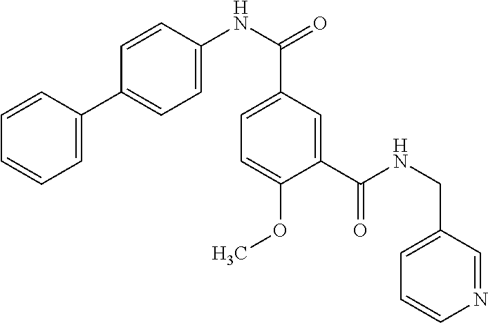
C1=C(C2=CC=C(NC(=O)C3=CC=C(OC)C(C(NCC4=CC=CN=C4)=O)=C3)C=C2)C=CC=C1
